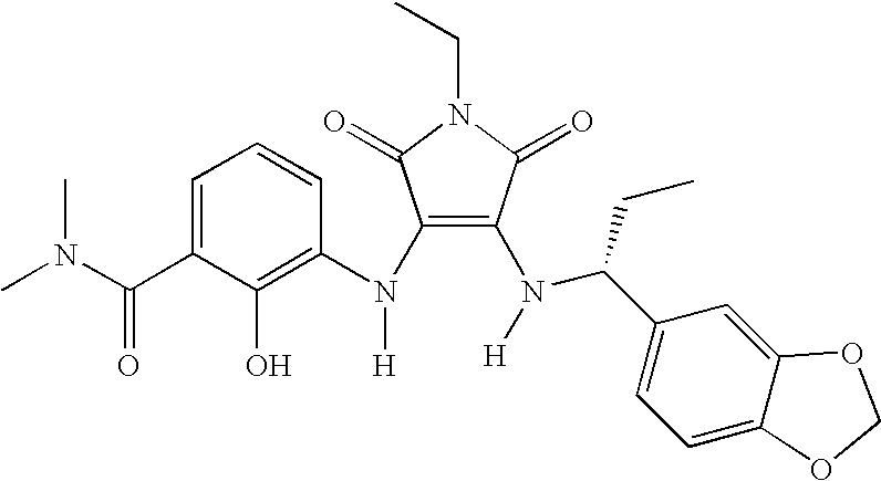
C1(N(C2=C(O)C(C(N(C)C)=O)=CC=C2)[H])=C(N([H])C(C2=CC=C3C(=C2)OCO3)CC)C(=O)N(CC)C1=O
